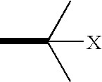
CC(C)(C)[X]
